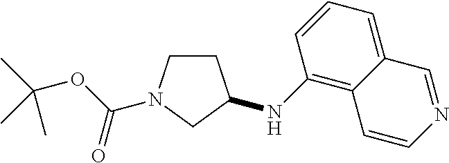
C1CN(C(OC(C)(C)C)=O)CC1NC1=C2C(=CC=C1)C=NC=C2
